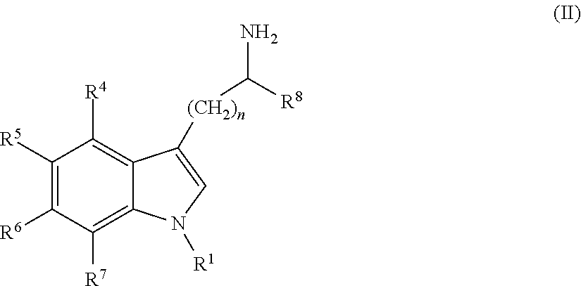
C1([R5])=C([R6])C([R7])=C2C(=C1[R4])C([(CH2)n]C([R8])N)=CN2[R1]
